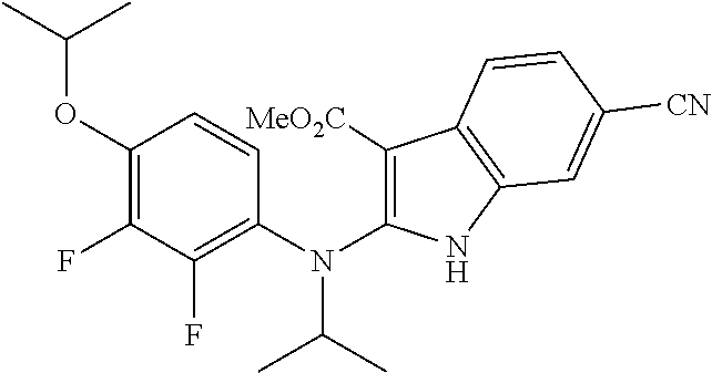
C1(OC(C)C)=C(F)C(F)=C(N(C2=C([MeO2C])C3=C(N2)C=C([CN])C=C3)C(C)C)C=C1
